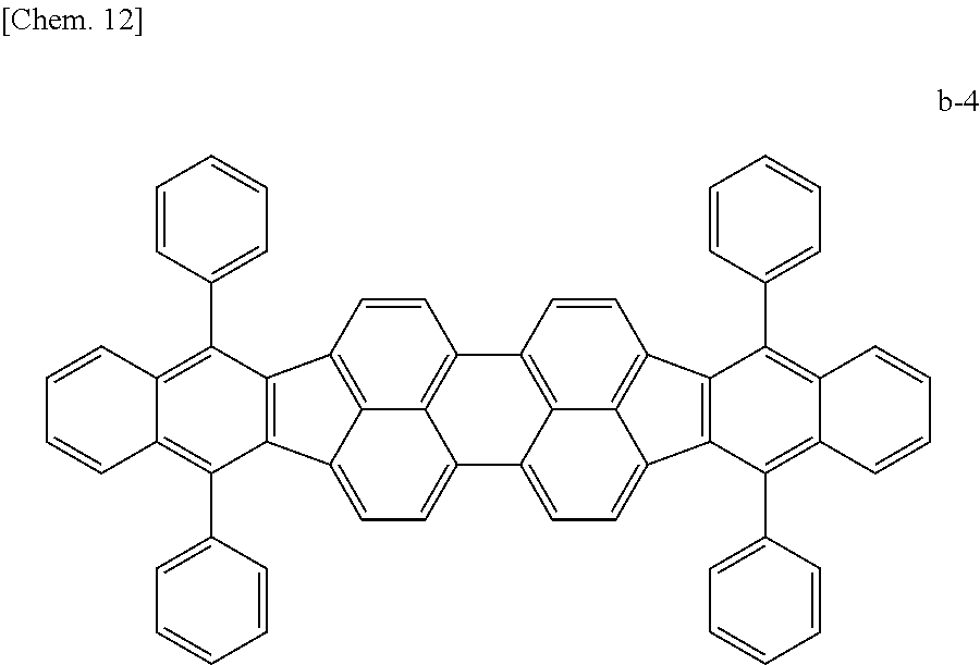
C1=CC2=C3C4=C1C1=C5C(=CC=C6C5=C(C=C1)C1=C6C(C5=CC=CC=C5)=C5C(=C1C1=CC=CC=C1)C=CC=C5)C4=CC=C3C1=C2C(C2=CC=CC=C2)=C2C(=C1C1=CC=CC=C1)C=CC=C2
